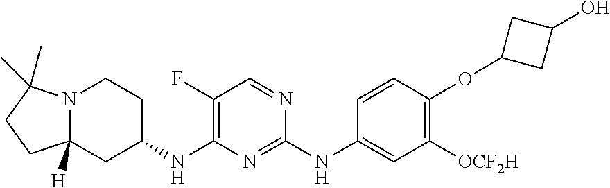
C12([H])N(C(C)(C)CC1)CCC(NC1=C(F)C=NC(NC3=CC([OCF2H])=C(OC4CC(O)C4)C=C3)=N1)C2
